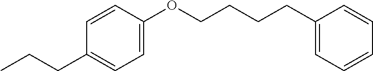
CCCC1=CC=C(OCCCCC2=CC=CC=C2)C=C1
